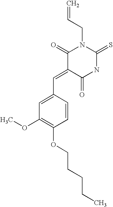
C=CCN1C(=O)C(=CC2=CC(OC)=C(OCCCCC)C=C2)C(=O)NC1=S
